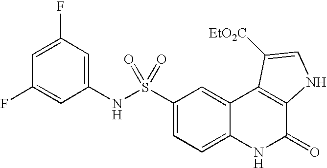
C1(NS(C2=CC=C3C(=C2)C2=C(C(=O)N3)NC=C2[EtO2C])(=O)=O)=CC(F)=CC(F)=C1
